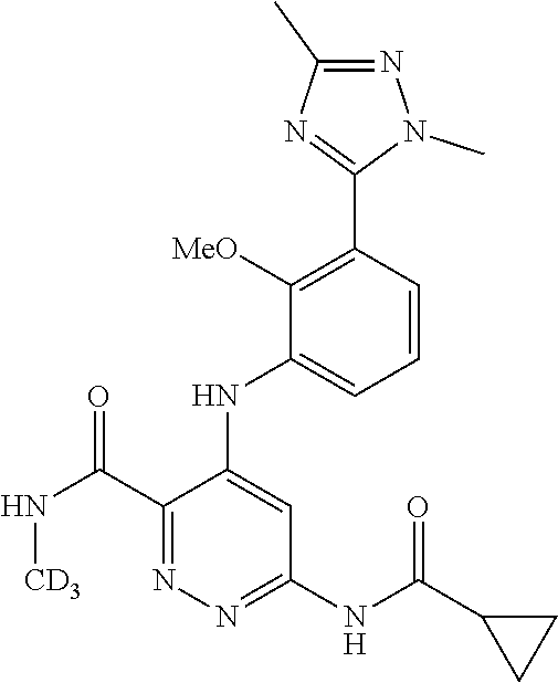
C1(C(N[CD3])=O)=NN=C(NC(C2CC2)=O)C=C1NC1=CC=CC(C2=NC(C)=NN2C)=C1[MeO]
